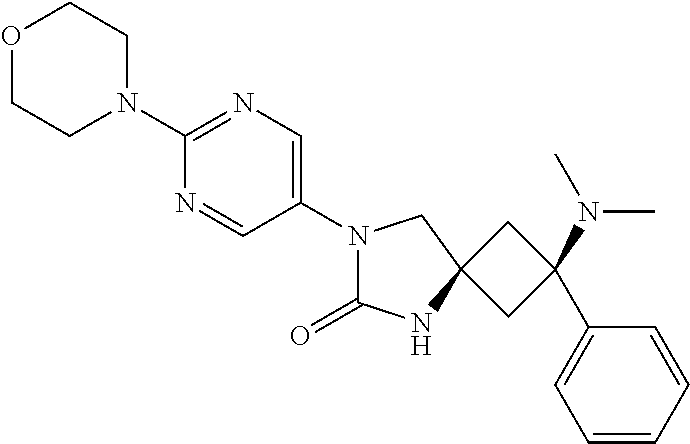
N1(C2=CN=C(N3CCOCC3)N=C2)C(=O)NC2(C1)CC(C1=CC=CC=C1)(N(C)C)C2
